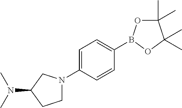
N1(C2=CC=C(B3OC(C)(C)C(C)(C)O3)C=C2)CCC(N(C)C)C1
